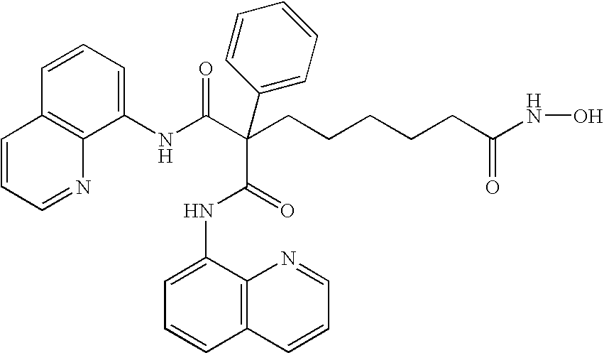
C1=CC=C(NC(C(C2=CC=CC=C2)(C(=O)NC2=CC=CC3=C2N=CC=C3)CCCCCC(NO)=O)=O)C2=C1C=CC=N2
